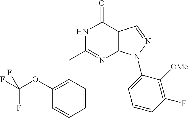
N1C(CC2=C(OC(F)(F)F)C=CC=C2)=NC2=C(C1=O)C=NN2C1=CC=CC(F)=C1[OMe]
